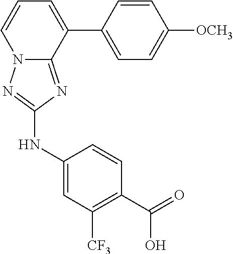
C1(NC2=NN3C(=N2)C(C2=CC=C([OCH3])C=C2)=CC=C3)=CC([CF3])=C(C(=O)O)C=C1
